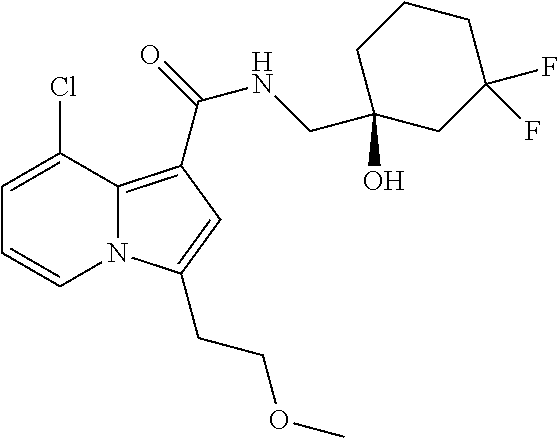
C1=C(Cl)C2=C(C(=O)NCC3(O)CC(F)(F)CCC3)C=C(CCOC)N2C=C1
